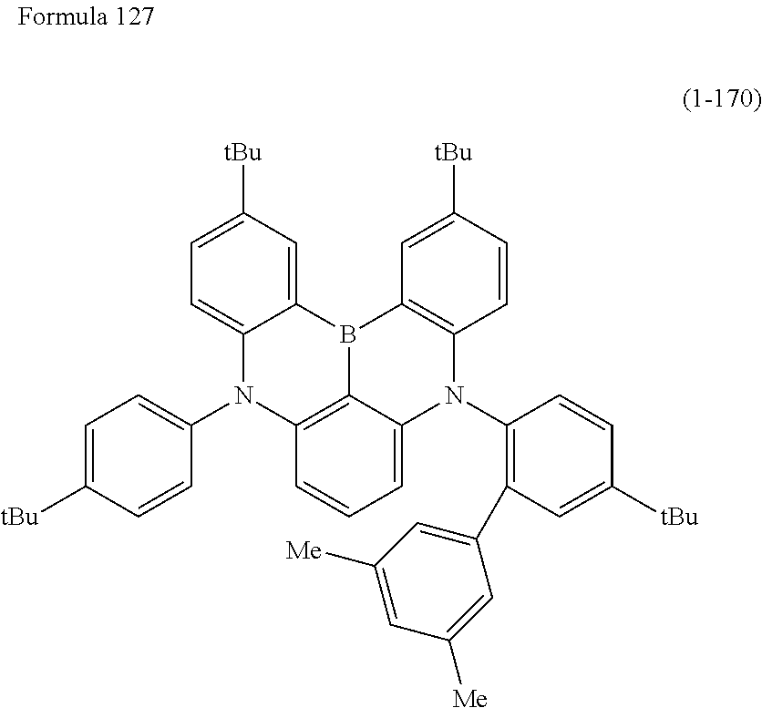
C1=C([tBu])C=C2C(=C1)N(C1=CC=C([tBu])C=C1)C1=C3B2C2=C(C=CC([tBu])=C2)N(C2=C(C4=CC([Me])=CC([Me])=C4)C=C([tBu])C=C2)C3=CC=C1
